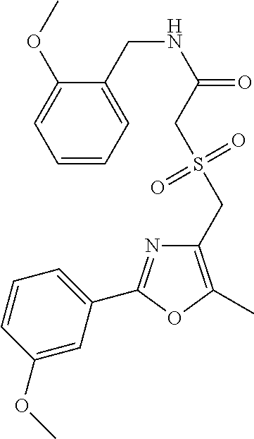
C1(OC)=CC(C2=NC(CS(=O)(=O)CC(=O)NCC3=CC=CC=C3OC)=C(C)O2)=CC=C1
